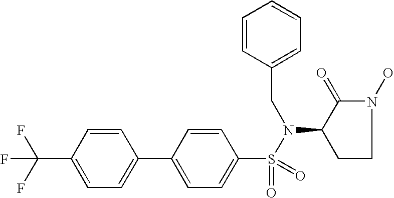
C1=C(C(F)(F)F)C=CC(C2=CC=C(S(N(C3C(=O)N(O)CC3)CC3=CC=CC=C3)(=O)=O)C=C2)=C1
